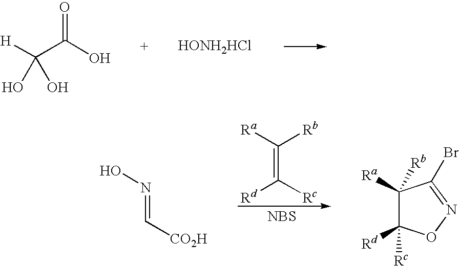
[H]C(C(O)=O)(O)O.[HONH2HCl].C(=C([Rc])[Rd])([Ra])[Rb].N(=C[CO2H])O.C1([Ra])([Rb])C([Rd])([Rc])ON=C1Br.[NBS]
